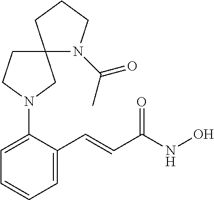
C1=C(N2CCC3(C2)N(C(C)=O)CCC3)C(C=CC(NO)=O)=CC=C1
